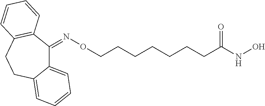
C12=CC=CC=C1CCC1=C(C2=NOCCCCCCCC(NO)=O)C=CC=C1
